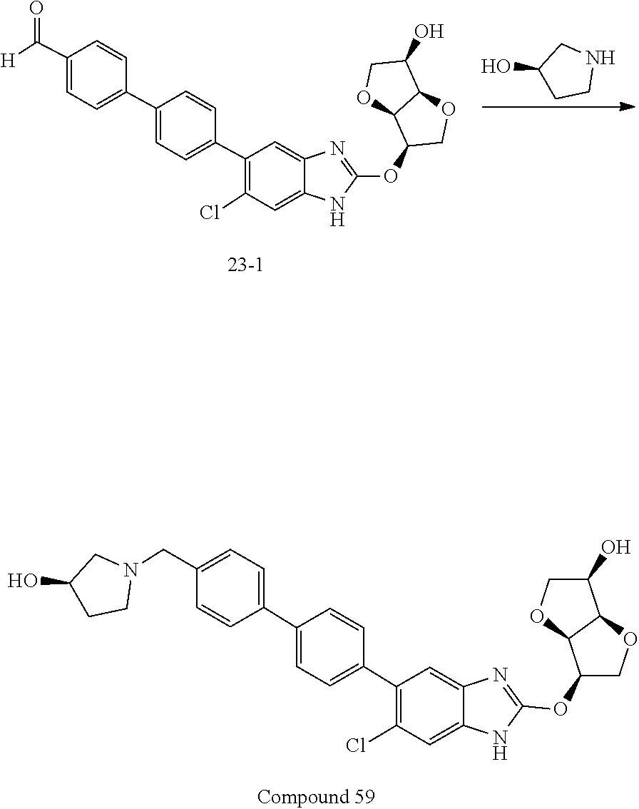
C12C(OC3=NC4=CC(C5=CC=C(C6=CC=C(C([H])=O)C=C6)C=C5)=C(Cl)C=C4N3)COC1C(O)CO2.C1C(O)CCN1.OC1CCN(CC2=CC=C(C3=CC=C(C4=C(Cl)C=C5NC(OC6C7C(C(O)CO7)OC6)=NC5=C4)C=C3)C=C2)C1
